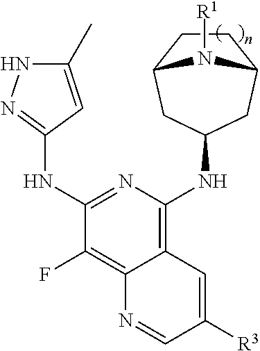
C12=C(NC3CC4CCC(C3)N4[R1])N=C(NC3=NNC(C)=C3)C(F)=C1N=CC([R3])=C2
